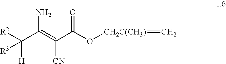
[R2]C(C(=C(C(O[CH2C(CH3)]=C)=O)[CN])N)([H])[R3]
